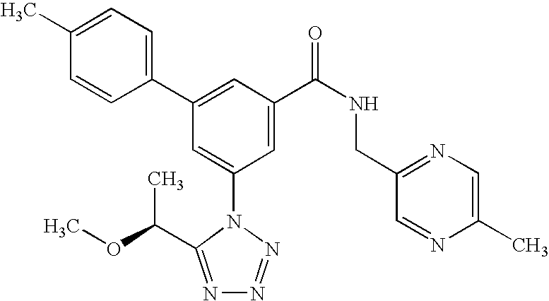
C1(C2=CC(C(NCC3=NC=C(C)N=C3)=O)=CC(N3C(C(OC)C)=NN=N3)=C2)=CC=C(C)C=C1
